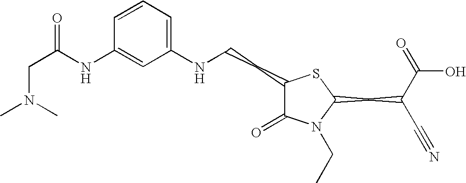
C1=CC=C(NCCC2C(=O)N(CC)C(CC(C#N)C(=O)O)S2)C=C1NC(CN(C)C)=O
